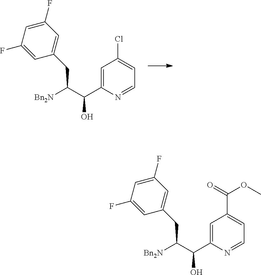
C1=C(F)C=C(F)C=C1CC([Bn2N])C(C1=CC(Cl)=CC=N1)O.C1=C(F)C=C(F)C=C1CC([Bn2N])C(C1=CC(C(OC)=O)=CC=N1)O
